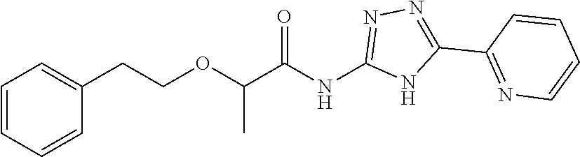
C(C(NC1=NN=C(C2=NC=CC=C2)N1)=O)(OCCC1=CC=CC=C1)C
